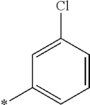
*C1=CC=CC(Cl)=C1
